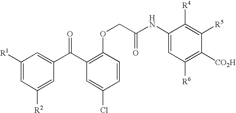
C1([R1])=CC([R2])=CC(C(C2=C(OCC(NC3=CC([R6])=C([CO2H])C([R5])=C3[R4])=O)C=CC(Cl)=C2)=O)=C1
